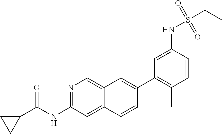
N1=C(NC(C2CC2)=O)C=C2C(=C1)C=C(C1=C(C)C=CC(NS(=O)(CC)=O)=C1)C=C2
